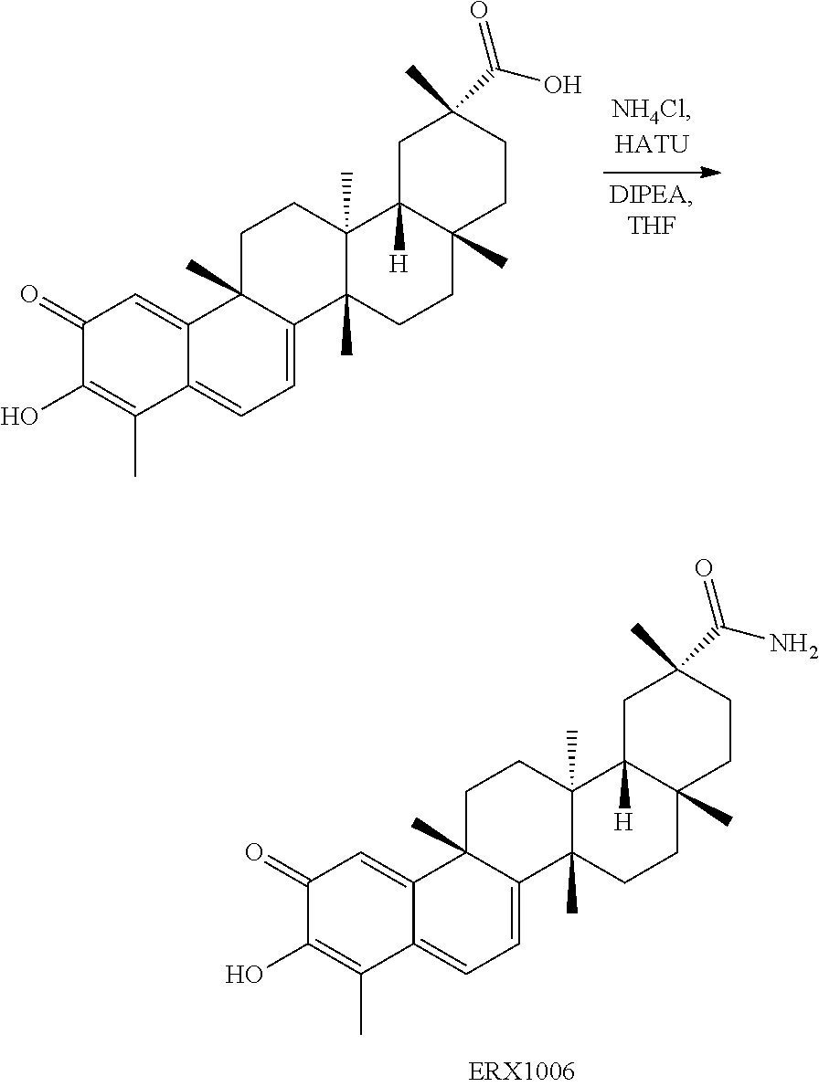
C1(=O)C(O)=C(C)C2=CC=C3C(C)(C2=C1)CCC1(C)C3(C)CCC2(C)C1([H])CC(C)(C(N)=O)CC2.C1(=O)C(O)=C(C)C2=CC=C3C(C)(C2=C1)CCC1(C)C3(C)CCC2(C)C1([H])CC(C)(C(O)=O)CC2
